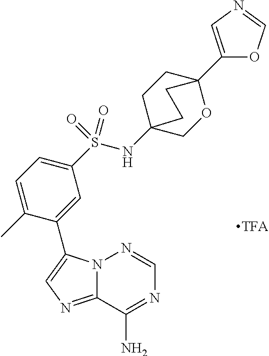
C1CC2(NS(C3=CC=C(C)C(C4=CN=C5N4N=CN=C5N)=C3)(=O)=O)COC1(C1=CN=CO1)CC2
